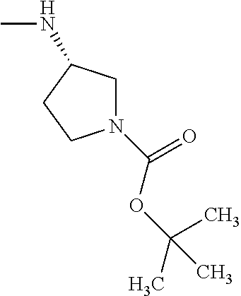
C(=O)(OC(C)(C)C)N1CC(NC)CC1
